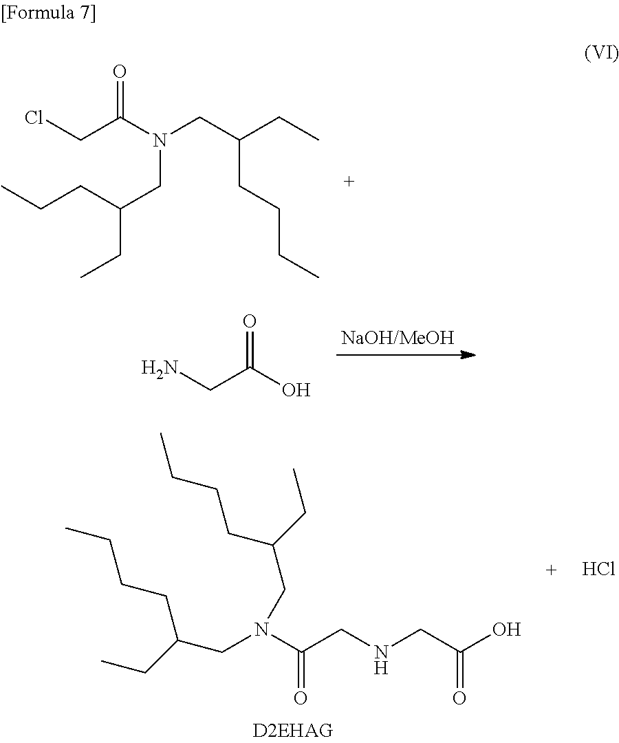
C(CC)(CCCC)CN(C(CNCC(O)=O)=O)CC(CC)CCCC.Cl.C(C(CC)CCCC)N(CC(CC)CCC)C(CCl)=O.NCC(O)=O
